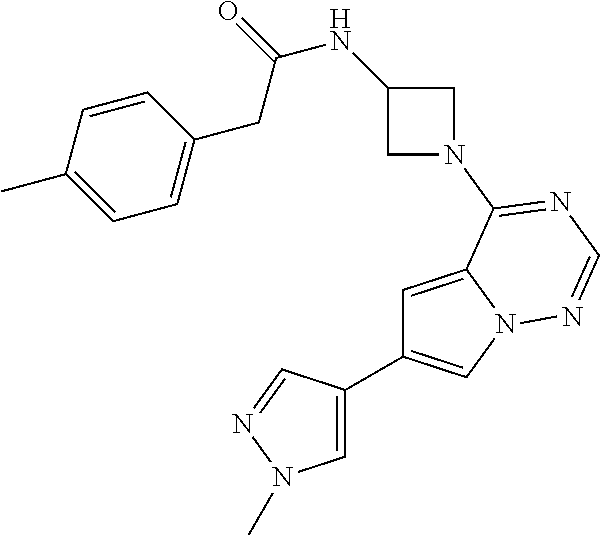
C1=C(C2=CN3C(=C2)C(N2CC(NC(=O)CC4=CC=C(C)C=C4)C2)=NC=N3)C=NN1C
